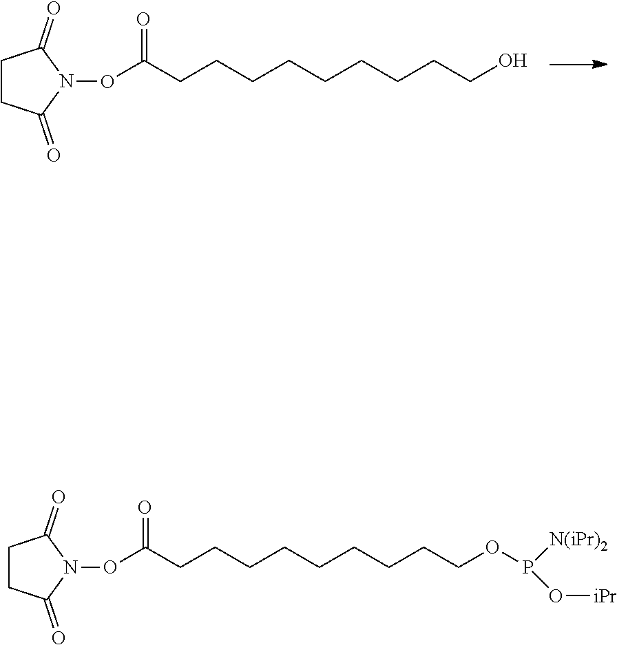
C1CC(=O)N(OC(CCCCCCCCCO)=O)C1=O.C1CC(=O)N(OC(CCCCCCCCCOP([N(iPr)2])O[iPr])=O)C1=O
